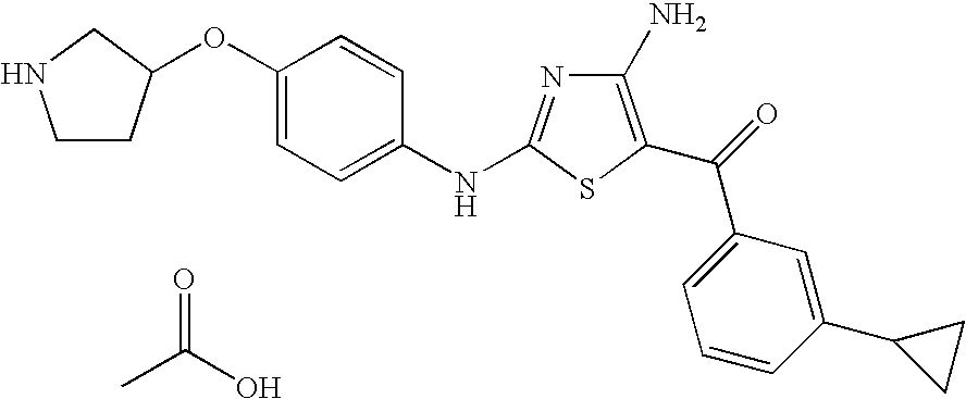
C1(N)=C(C(=O)C2=CC=CC(C3CC3)=C2)SC(NC2=CC=C(OC3CCNC3)C=C2)=N1.O=C(O)C
